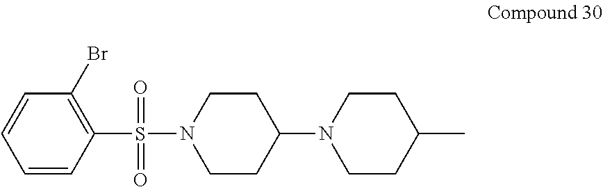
C1=CC=CC(S(=O)(=O)N2CCC(N3CCC(C)CC3)CC2)=C1Br
